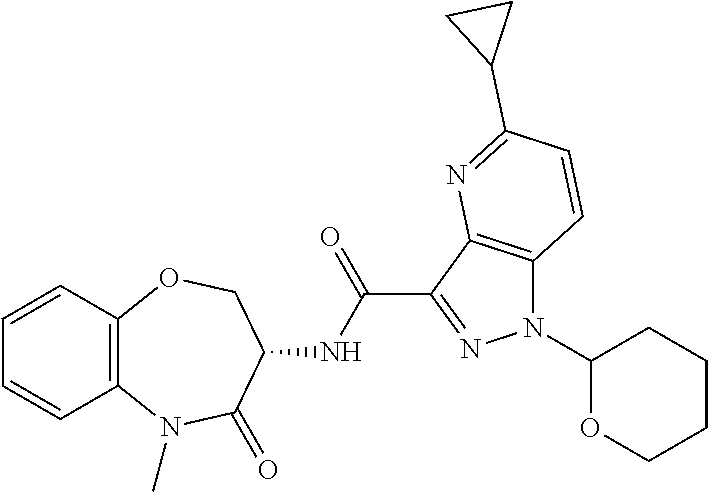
C12=C(OCC(NC(=O)C3=NN(C4OCCCC4)C4=C3N=C(C3CC3)C=C4)C(=O)N1C)C=CC=C2
